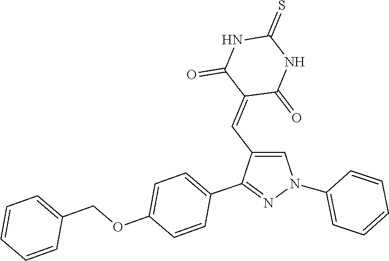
C1(N2C=C(C=C3C(=O)NC(=S)NC3=O)C(C3=CC=C(OCC4=CC=CC=C4)C=C3)=N2)=CC=CC=C1
